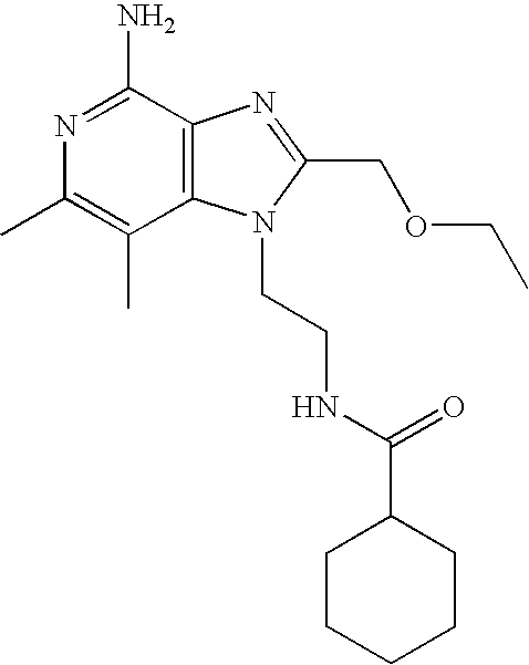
N1=C(N)C2=C(C(C)=C1C)N(CCNC(C1CCCCC1)=O)C(COCC)=N2
